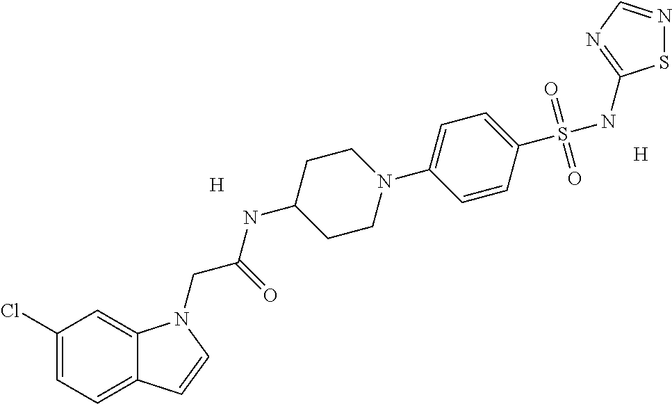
[H].[H].C1(Cl)=CC=C2C(=C1)N(CC(=O)NC1CCN(C3=CC=C(S(NC4=NC=NS4)(=O)=O)C=C3)CC1)C=C2
